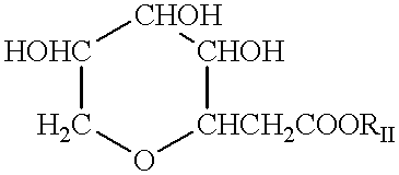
[HOHC]1CO[CHCH2COORII][CHOH][CHOH]1
